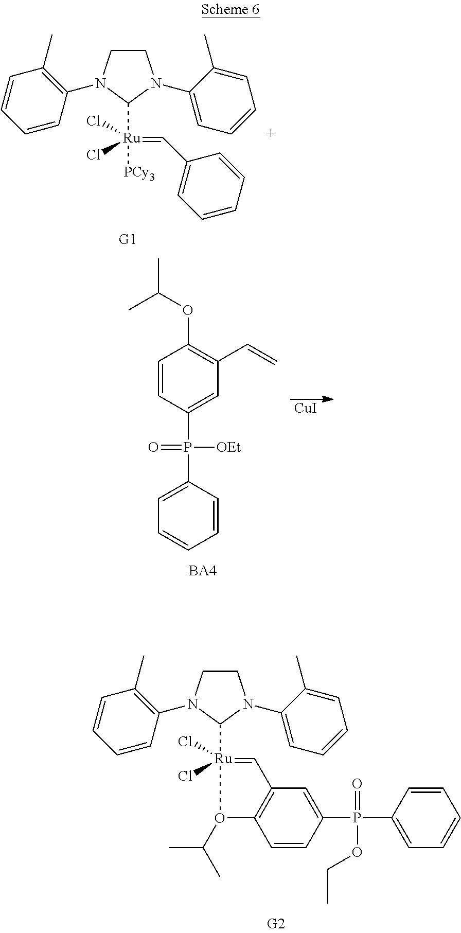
C1CN(C2=C(C)C=CC=C2)C([Ru]([PCy3])(=CC2=CC=CC=C2)(Cl)Cl)N1C1=CC=CC=C1C.C1CN(C2=C(C)C=CC=C2)C([Ru]2(Cl)(Cl)=CC3=C(C=CC(P(=O)(OCC)C4=CC=CC=C4)=C3)O2C(C)C)N1C1=CC=CC=C1C.[CuI].C1(P([OEt])(=O)C2=CC(C=C)=C(OC(C)C)C=C2)=CC=CC=C1
